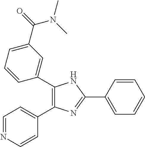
C1(C2=CC(C(=O)N(C)C)=CC=C2)=C(C2=CC=NC=C2)N=C(C2=CC=CC=C2)N1
